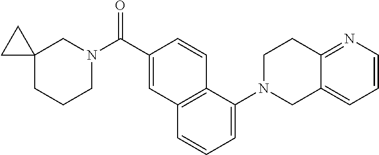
C12=CC=CN=C1CCN(C1=CC=CC3=C1C=CC(C(N1CC4(CC4)CCC1)=O)=C3)C2
